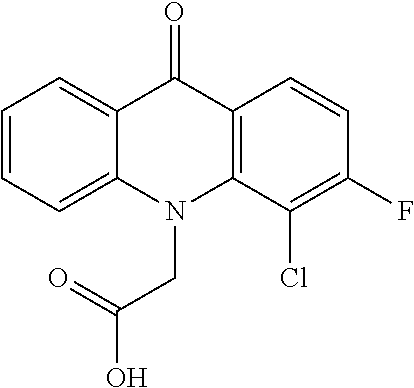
C12=CC=CC=C1N(CC(O)=O)C1=C(C2=O)C=CC(F)=C1Cl
